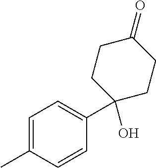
C1=C(C)C=CC(C2(O)CCC(=O)CC2)=C1
